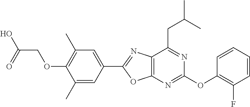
C12=C(C(CC(C)C)=NC(OC3=C(F)C=CC=C3)=N1)N=C(C1=CC(C)=C(OCC(O)=O)C(C)=C1)O2
